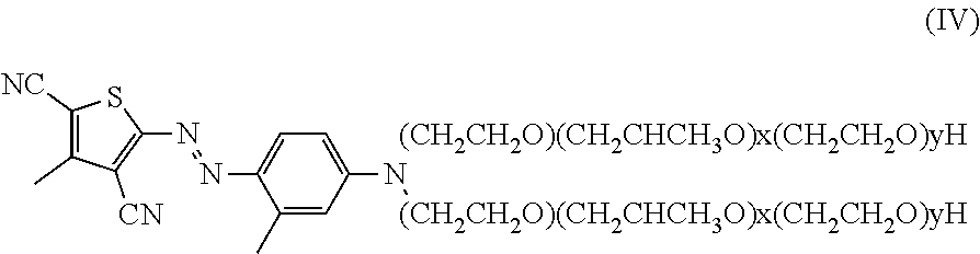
C1(C)=CC(N([(CH2CH2O)(CH2CHCH3O)x(CH2CH2O)yH])[(CH2CH2O)(CH2CHCH3O)x(CH2CH2O)yH])=CC=C1N=NC1=C([CN])C(C)=C([NC])S1
